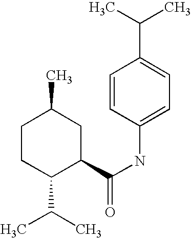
C1CC(C(C)C)C(C(NC2=CC=C(C(C)C)C=C2)=O)CC1C
